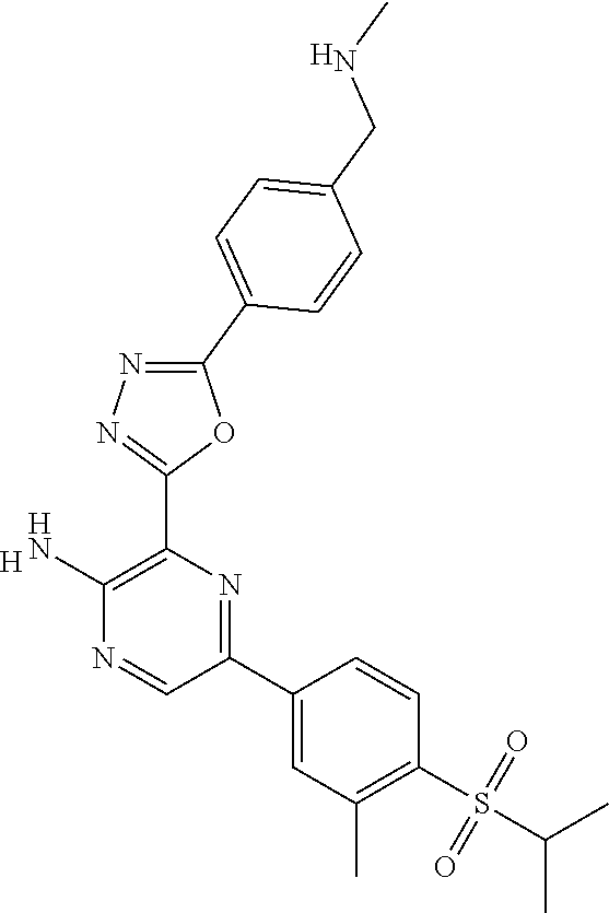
[H].C1(N)=C(C2=NN=C(C3=CC=C(CNC)C=C3)O2)N=C(C2=CC(C)=C(S(C(C)C)(=O)=O)C=C2)C=N1.[H]
